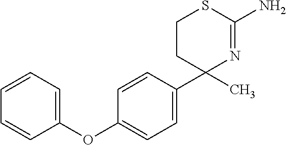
C1=CC=C(OC2=CC=C(C3(C)N=C(N)SCC3)C=C2)C=C1
